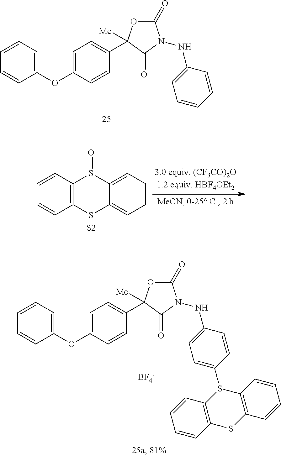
C1=CC2=C(C=C1)SC1=CC=CC=C1S2=O.[S2].C1=C(OC2=CC=C(C3([Me])OC(=O)N(NC4=CC=CC=C4)C3=O)C=C2)C=CC=C1.C1=C(OC2=CC=C(C3([Me])OC(=O)N(NC4=CC=C([S+]5C6=C(SC7=C5C=CC=C7)C=CC=C6)C=C4)C3=O)C=C2)C=CC=C1.[BF4-]
